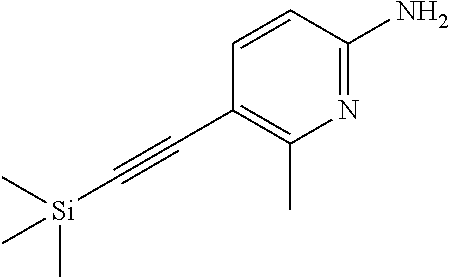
C1(C#C[Si](C)(C)C)=C(C)N=C(N)C=C1
